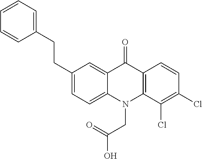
C12=CC(CCC3=CC=CC=C3)=CC=C1N(CC(O)=O)C1=C(C2=O)C=CC(Cl)=C1Cl
